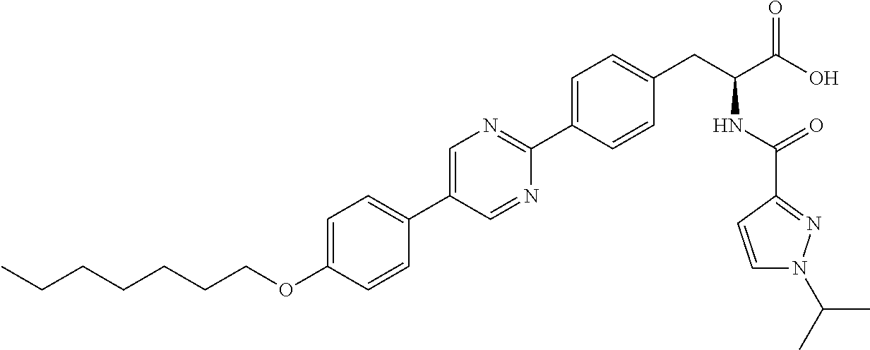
C(OC1=CC=C(C2=CN=C(C3=CC=C(CC(C(O)=O)NC(=O)C4=NN(C(C)C)C=C4)C=C3)N=C2)C=C1)CCCCCC
